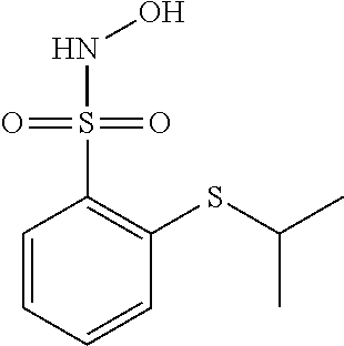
C1=CC=CC(SC(C)C)=C1S(=O)(=O)NO
